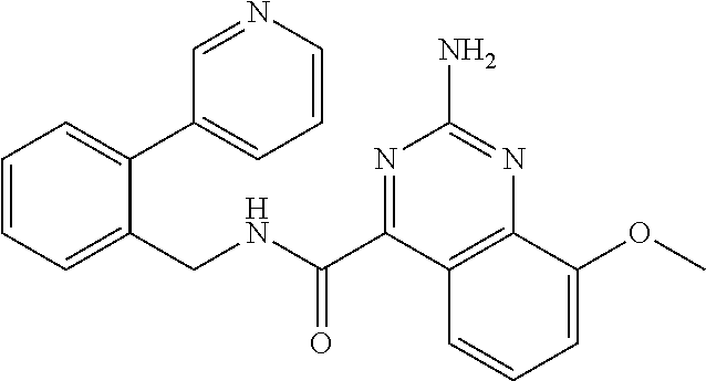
C1=CC=C(CNC(C2=NC(N)=NC3=C2C=CC=C3OC)=O)C(C2=CC=CN=C2)=C1
